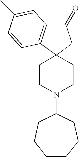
C1(=O)C2=C(C3(C1)CCN(C1CCCCCC1)CC3)C=CC(C)=C2
